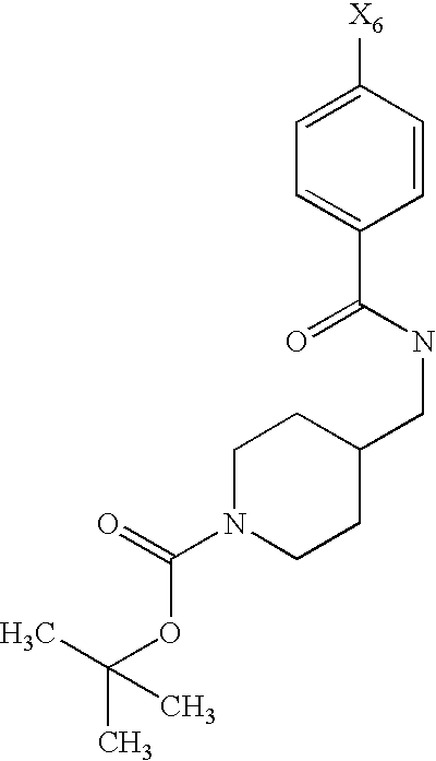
C1=CC([X6])=CC=C1C(NCC1CCN(C(=O)OC(C)(C)C)CC1)=O
